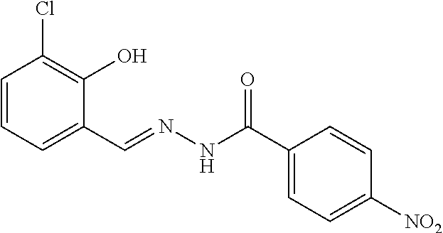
C1=CC=C(C=NNC(=O)C2=CC=C([NO2])C=C2)C(O)=C1Cl
